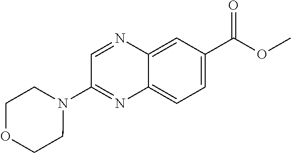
C1=C(C(OC)=O)C=C2C(=C1)N=C(N1CCOCC1)C=N2
